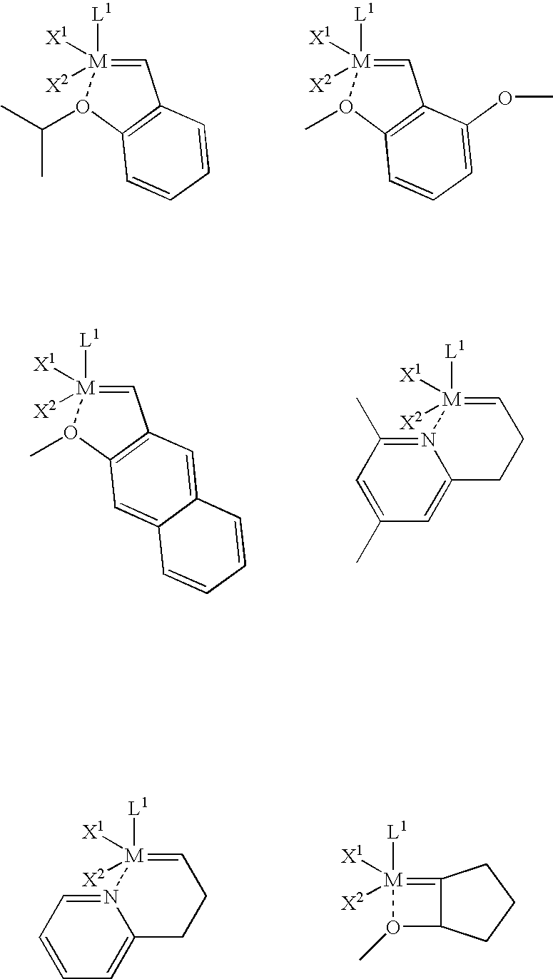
C1=[M]([L1])([X1])([X2])O(C(C)C)C2=C1C=CC=C2.C1=[M]([L1])([X1])([X2])O(C)C2=C1C(OC)=CC=C2.C1=[M]([L1])([X1])([X2])O(C)C2=C1C=C1C(=C2)C=CC=C1.N12=C(C)C=C(C)C=C1CCC=[M]2([L1])([X1])[X2].N12=CC=CC=C1CCC=[M]2([L1])([X1])[X2].O1(C)C2C(=[M]1([L1])([X1])[X2])CCC2
